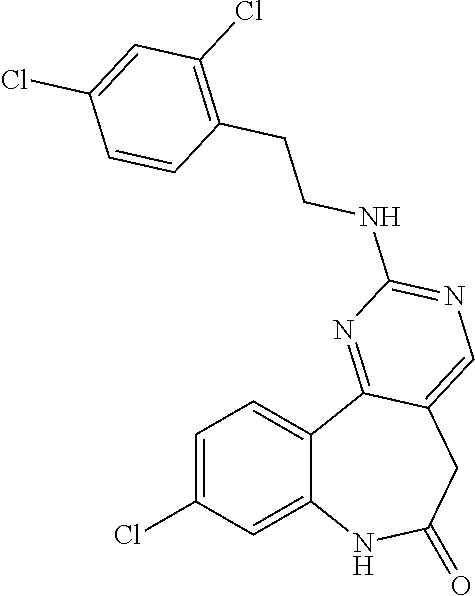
C12=CC(Cl)=CC=C1C1=NC(NCCC3=C(Cl)C=C(Cl)C=C3)=NC=C1CC(=O)N2
